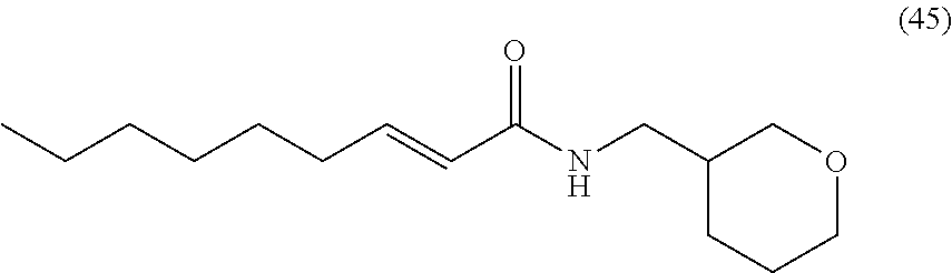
C(CCC=CC(NCC1CCCOC1)=O)CCC
